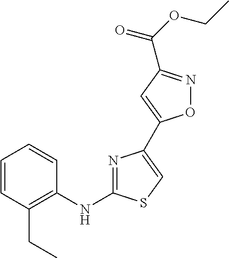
C1=CC(CC)=C(NC2=NC(C3=CC(C(OCC)=O)=NO3)=CS2)C=C1
